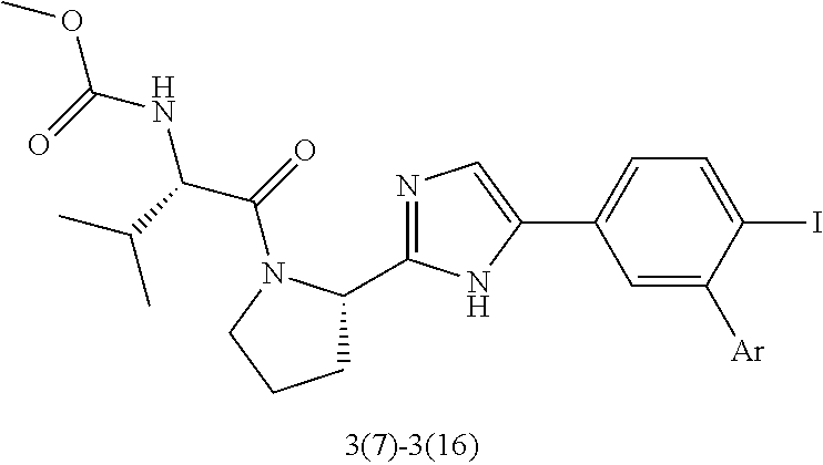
C1=C([Ar])C(I)=CC=C1C1=CN=C(C2CCCN2C(=O)C(C(C)C)NC(=O)OC)N1
